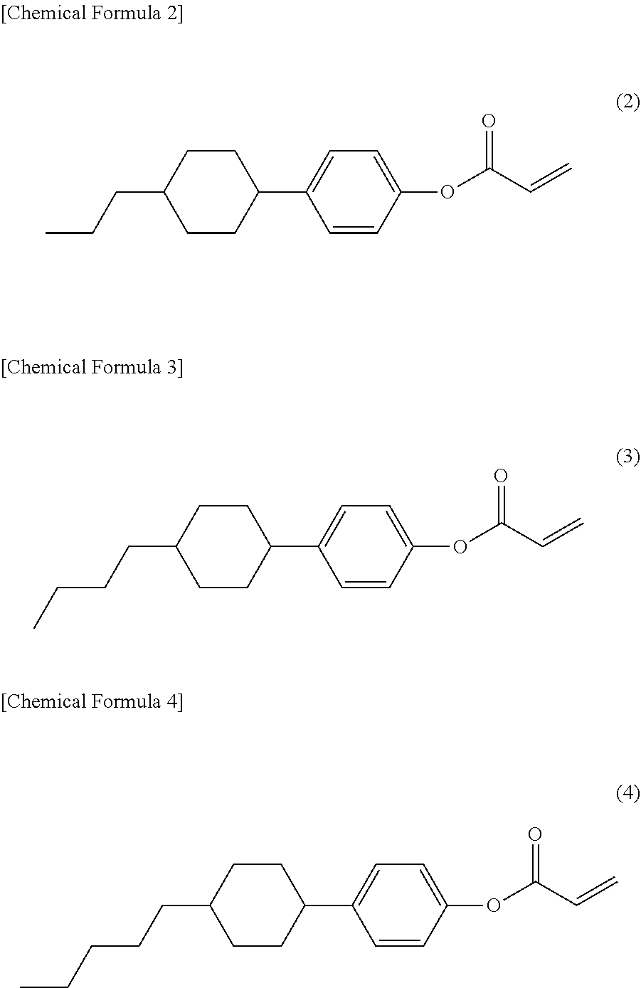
C(CC)C1CCC(C2=CC=C(OC(C=C)=O)C=C2)CC1.C(CCC)C1CCC(C2=CC=C(OC(C=C)=O)C=C2)CC1.C(CCCC)C1CCC(C2=CC=C(OC(C=C)=O)C=C2)CC1
